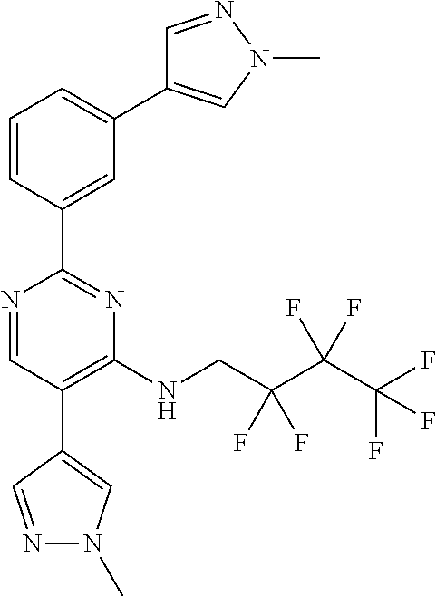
C1=NN(C)C=C1C1=CC=CC(C2=NC(NCC(C(C(F)(F)F)(F)F)(F)F)=C(C3=CN(C)N=C3)C=N2)=C1
